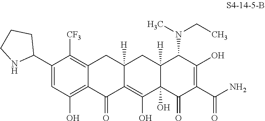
C1(C2CCCN2)=CC(O)=C2C(=C1[CF3])CC1([H])C(=C(O)C3(O)C([H])(C1)C(N(C)CC)C(O)=C(C(N)=O)C3=O)C2=O
